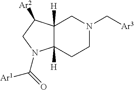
C12([H])C([H])(C([Ar2])CN1C(=O)[Ar1])CN(C[Ar3])CC2
